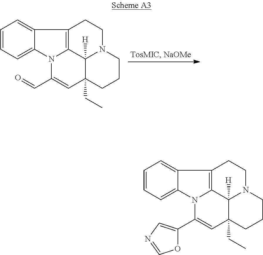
C1=CC=C2C(=C1)C1=C3N2C(C=O)=CC2(CC)C3([H])N(CC1)CCC2.C1=CC=C2C(=C1)C1=C3N2C(C2=CN=CO2)=CC2(CC)C3([H])N(CC1)CCC2
